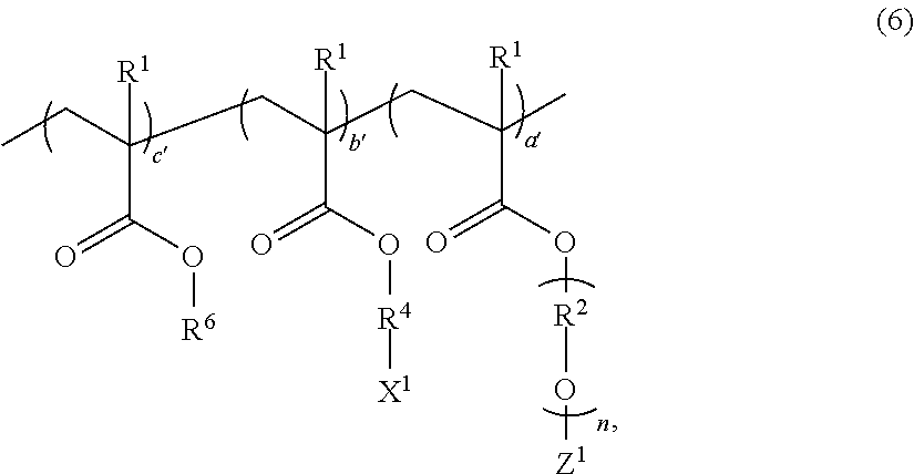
CCC(CC(CC(C)([R1])C(=O)O[R2]O[Z1])([R1])C(=O)O[R4][X1])([R1])C(=O)O[R6]
